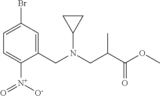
C1=C(Br)C=C(CN(CC(C(OC)=O)C)C2CC2)C([N+]([O-])=O)=C1
